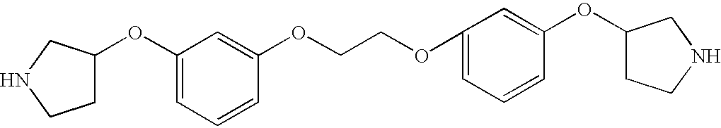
C1(OC2CCNC2)=CC=CC(OCCOC2=CC=CC(OC3CCNC3)=C2)=C1
